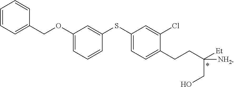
C1=CC=C(COC2=CC=CC(SC3=CC=C(CCC([Et])(CO)[NH2])C(Cl)=C3)=C2)C=C1
